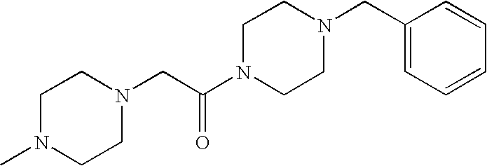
C1N(C)CCN(CC(N2CCN(CC3=CC=CC=C3)CC2)=O)C1
